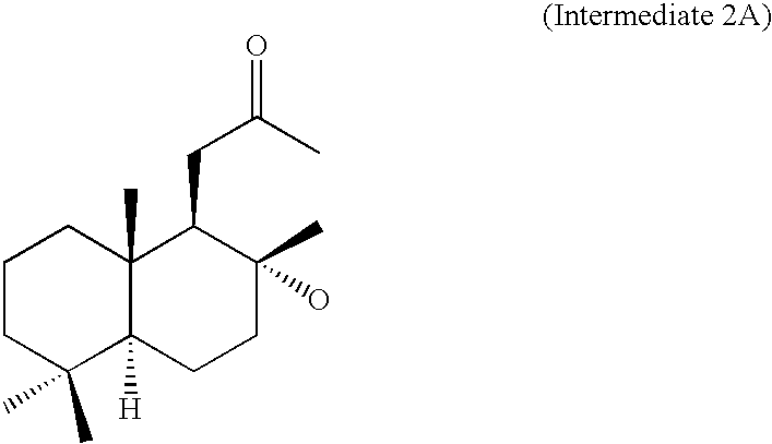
C1CC(C)(C)C2([H])C(C)(C1)C(CC(C)=O)C(C)(O)CC2
